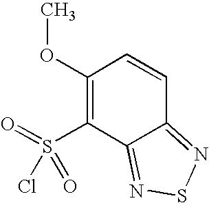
COC1=C(S(=O)(Cl)=O)C2=NSN=C2C=C1
